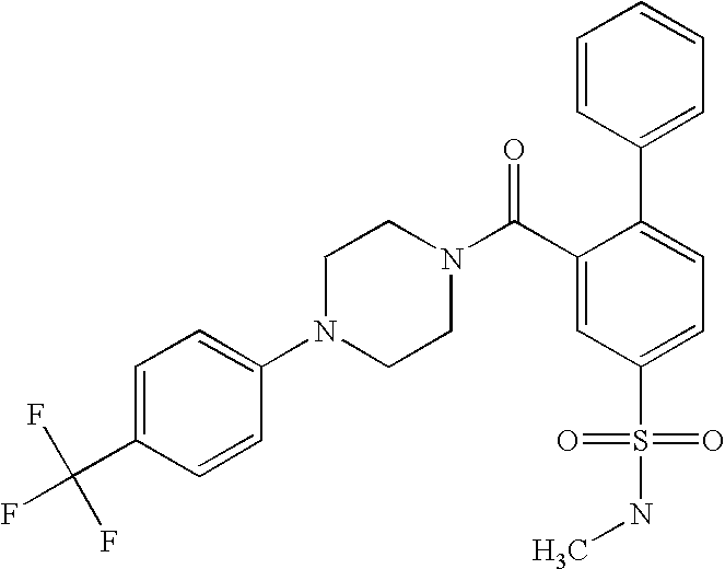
FC(C1=CC=C(N2CCN(C(C3=CC(S(=O)(=O)NC)=CC=C3C3=CC=CC=C3)=O)CC2)C=C1)(F)F
